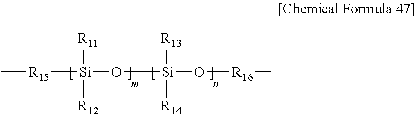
C[R15][Si](O[Si](O[R16]C)([R13])[R14])([R11])[R12]
